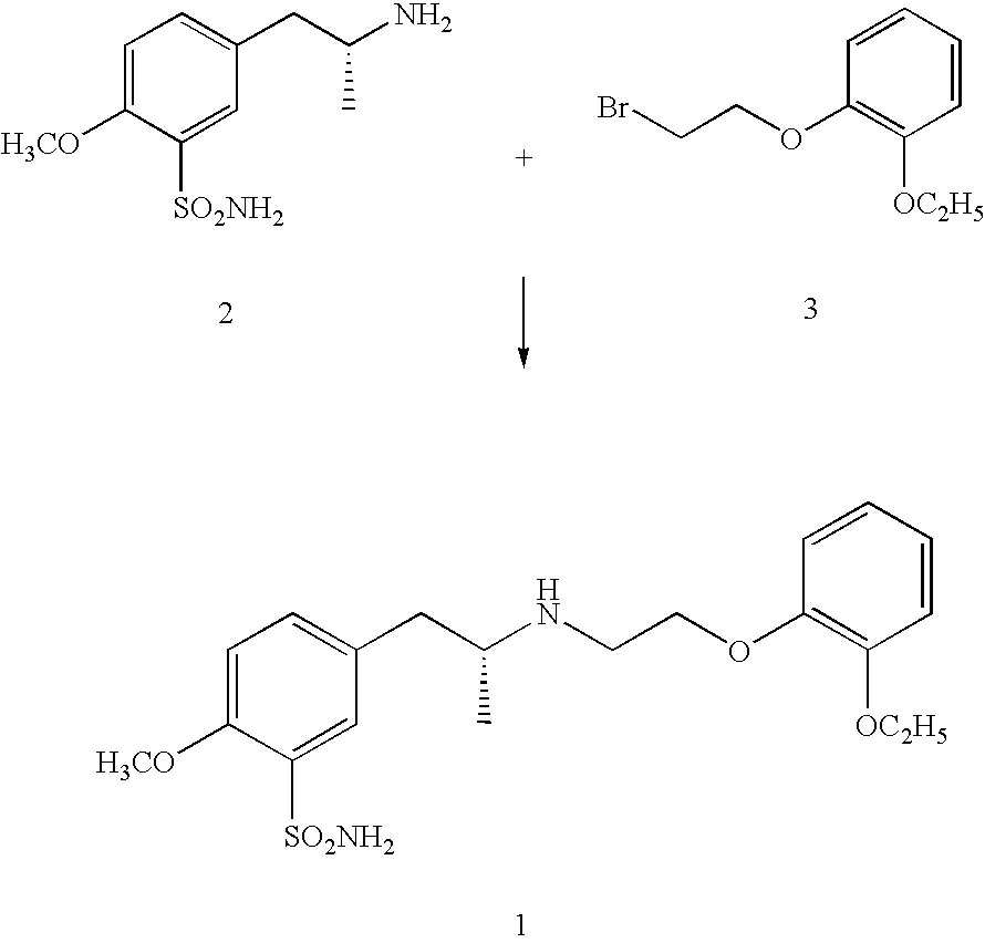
C1=C([H3CO])C([SO2NH2])=CC(CC(NCCOC2=C([OC2H5])C=CC=C2)C)=C1.C1=CC=CC(OCCBr)=C1[OC2H5].C1=C([H3CO])C([SO2NH2])=CC(CC(N)C)=C1
